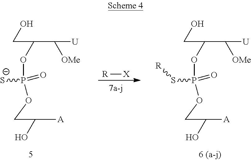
OCC(C([U])[OMe])OP(OCC([A])O)(=O)[S-].[R][X].OCC(C([U])[OMe])OP(OCC([A])O)(=O)S[R]
